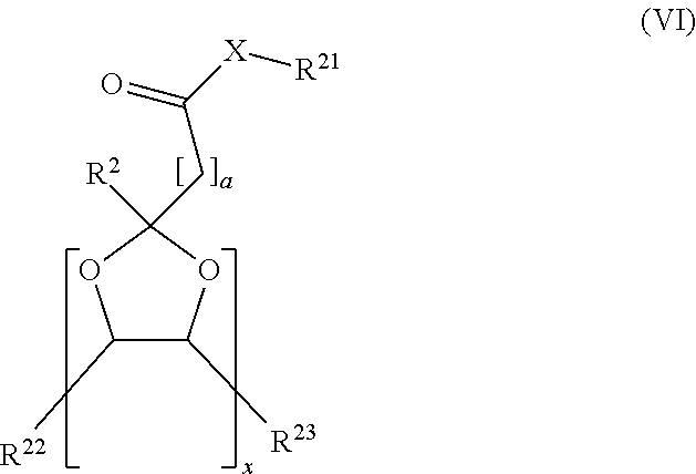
C1([R22])C([R23])OC([R2])(CC(=O)[X][R21])O1
